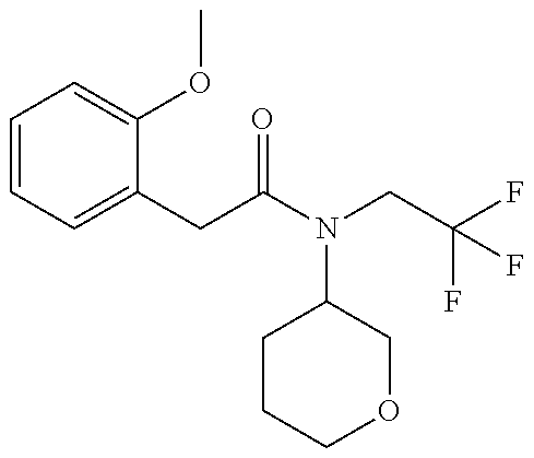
C1=CC=C(CC(=O)N(C2CCCOC2)CC(F)(F)F)C(OC)=C1
